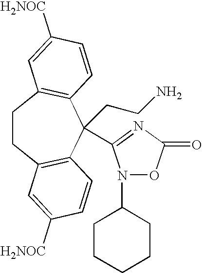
C1CC2=C(C(CCN)(C3=NC(=O)ON3C3CCCCC3)C3=C1C=C([H2NOC])C=C3)C=CC([H2NOC])=C2
